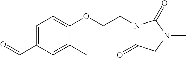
O=CC1=CC=C(OCCN2C(=O)CN(C)C2=O)C(C)=C1
